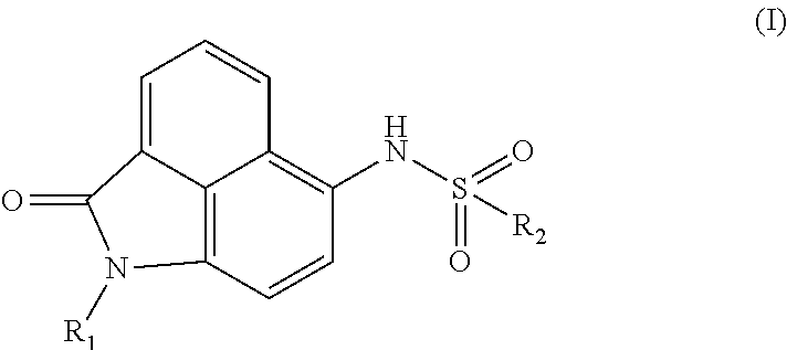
C1=C2C3=C(C=CC(NS(=O)(=O)[R2])=C3C=C1)N([R1])C2=O
